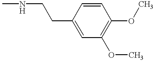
CNCCC1=CC(OC)=C(OC)C=C1
